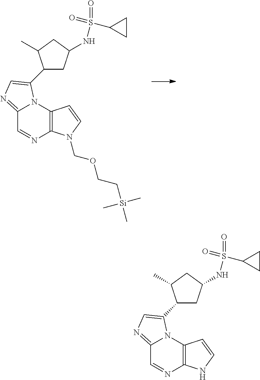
C12=NC=C(C3CC(NS(=O)(=O)C4CC4)CC3C)N1C1=C(N=C2)N(COCC[Si](C)(C)C)C=C1.C12=NC=C(C3CC(NS(=O)(=O)C4CC4)CC3C)N1C1=C(N=C2)NC=C1
